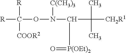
[R]C(ON(C(C(C)(C)[CH2R1])[P(OEt)2]=O)[C(CH3)3])([R])[COOR2]
